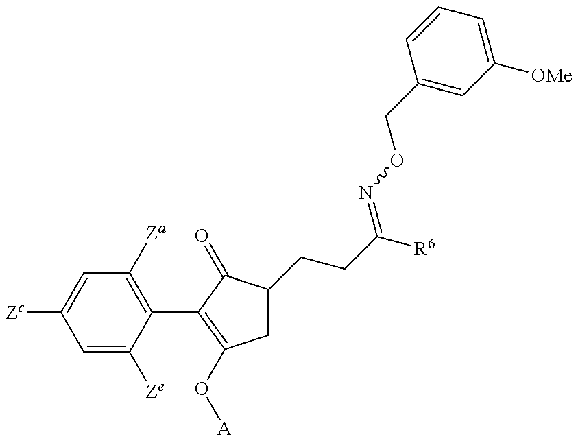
C1=C([Ze])C(C2=C(O[A])CC(CCC([R6])=NOCC3=CC([OMe])=CC=C3)C2=O)=C([Za])C=C1[Zc]
